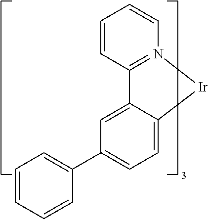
C1=CC=CN2=C1C1=CC(C3=CC=CC=C3)=CC=C1[Ir]2
